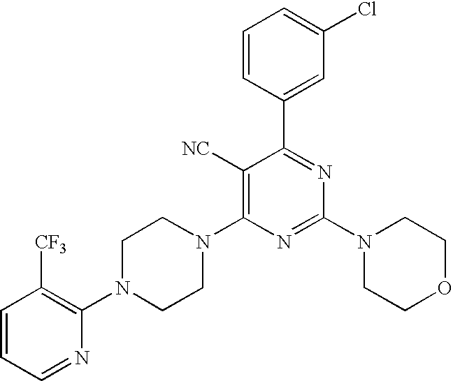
C1=CC(C2=NC(N3CCOCC3)=NC(N3CCN(C4=C([CF3])C=CC=N4)CC3)=C2[NC])=CC(Cl)=C1
